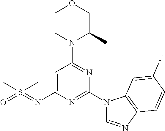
O1CCN(C2=NC(N3C=NC4=C3C=C(F)C=C4)=NC(N=S(=O)(C)C)=C2)C(C)C1
